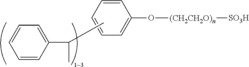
C1=CC(C(C)C)=CC=C1.C1=CC=CC(O[(CH2CH2O)n][SO3H])=C1
